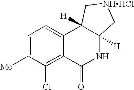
C1=C([Me])C(Cl)=C2C(=C1)C1([H])C([H])(NC2=O)C[NHHCl]C1
